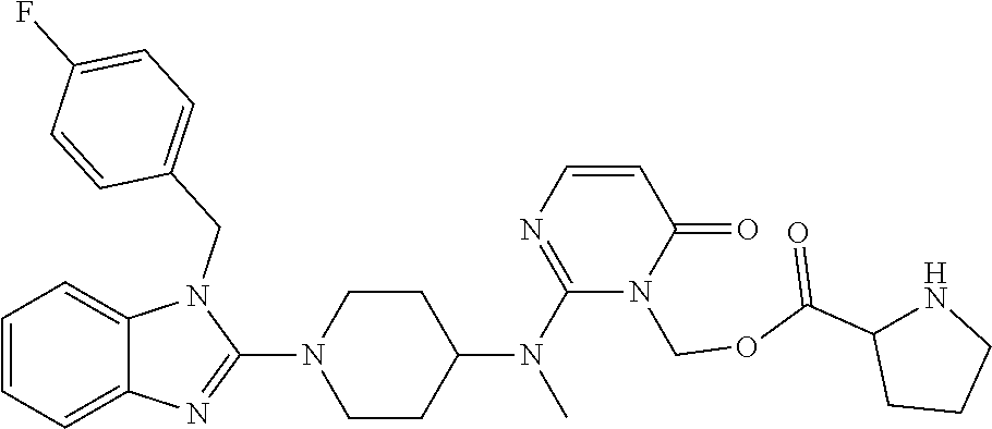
C1=CC=C2C(=C1)N(CC1=CC=C(F)C=C1)C(N1CCC(N(C3=NC=CC(=O)N3COC(C3NCCC3)=O)C)CC1)=N2
